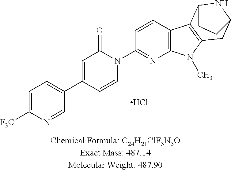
C12=C(C=CC(N3C(=O)C=C(C4=CC=C([F3C])N=C4)C=C3)=N1)C1=C(N2C)CC2NC1CC2.Cl
